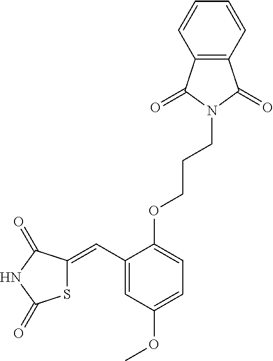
S1C(=CC2=CC(OC)=CC=C2OCCCN2C(=O)C3=C(C2=O)C=CC=C3)C(=O)NC1=O
